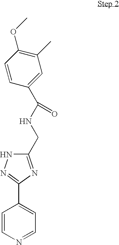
C1=CN=CC=C1C1=NNC(CNC(C2=CC(C)=C(OC)C=C2)=O)=N1
